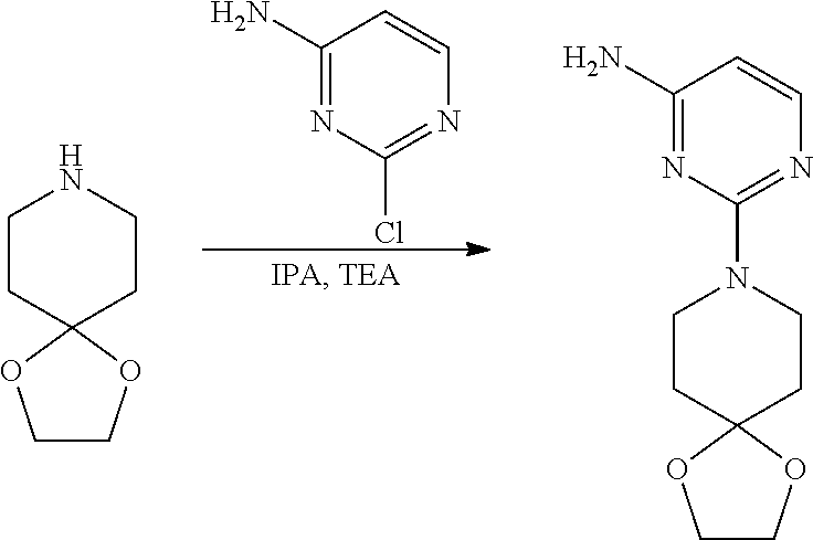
C1(N)=NC(Cl)=NC=C1.C1CC2(CCN1)OCCO2.C1CC2(CCN1C1=NC=CC(N)=N1)OCCO2
